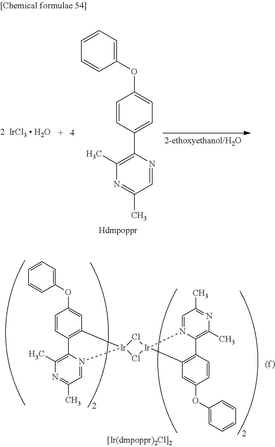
C1=CC(C2=C(C)N=C(C)C=N2)=CC=C1OC1=CC=CC=C1.[2  IrCl3  H2O].C12=C(C=CC(OC3=CC=CC=C3)=C1)C1=C(C)N=C(C)C=N1[Ir]21Cl[Ir]2(Cl1)C1=C(C=CC(OC3=CC=CC=C3)=C1)C1=C(C)N=C(C)C=N21
